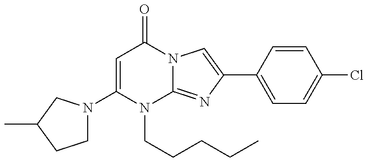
C1(N2CCC(C)C2)=CC(=O)N2C(=NC(C3=CC=C(Cl)C=C3)=C2)N1CCCCC
